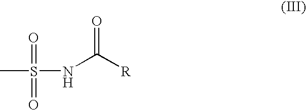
CS(=O)(=O)NC([R])=O
